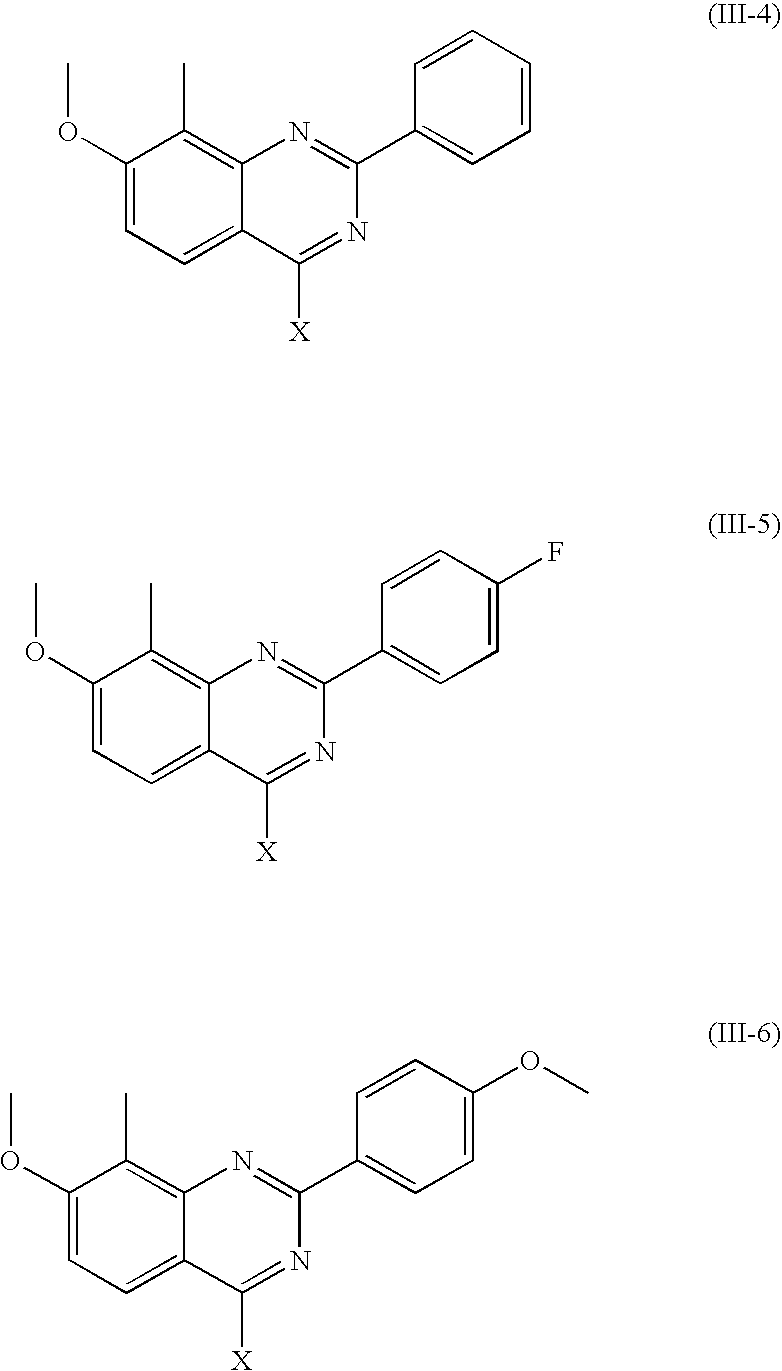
C1(OC)=CC=C2C(=C1C)N=C(C1=CC=CC=C1)N=C2[X].C1(OC)=CC=C2C(=C1C)N=C(C1=CC=C(F)C=C1)N=C2[X].C1(OC)=CC=C2C(=C1C)N=C(C1=CC=C(OC)C=C1)N=C2[X]
